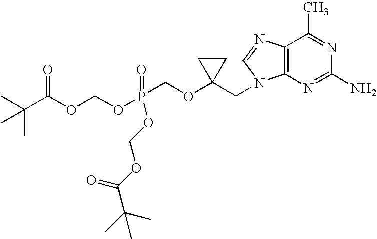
O(P(COC1(CN2C3=C(C(C)=NC(N)=N3)N=C2)CC1)(OCOC(C(C)(C)C)=O)=O)COC(C(C)(C)C)=O
